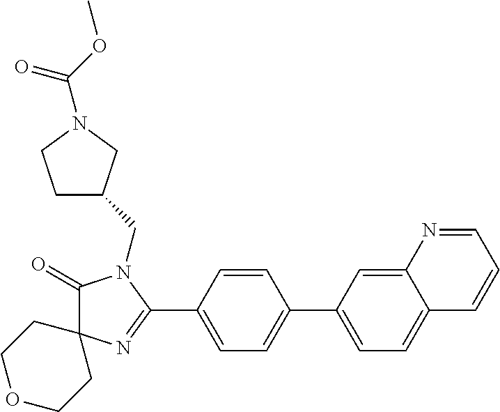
C1(=O)N(CC2CCN(C(OC)=O)C2)C(C2=CC=C(C3=CC=C4C(=C3)N=CC=C4)C=C2)=NC12CCOCC2
